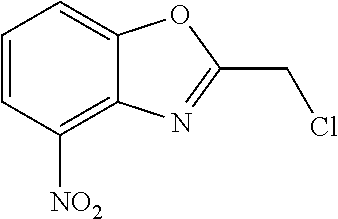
C1=CC([NO2])=C2C(=C1)OC(CCl)=N2
